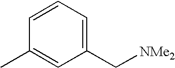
C1=CC=C(C[NMe2])C=C1C
